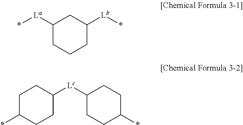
*[La]C1CC([Lb]*)CCC1.*C1CCC([Lc]C2CCC(*)CC2)CC1
